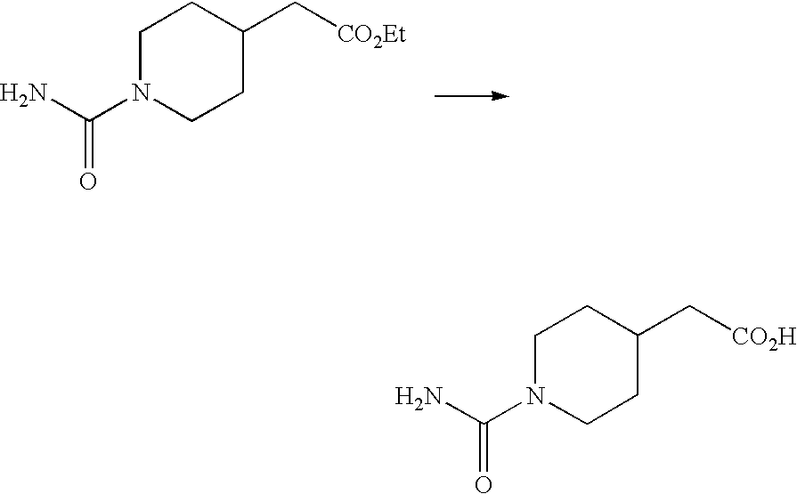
C1N(C(N)=O)CCC(C[CO2H])C1.C1N(C(N)=O)CCC(C[CO2Et])C1
